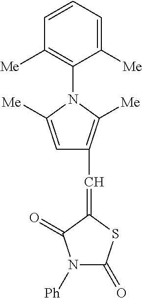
C1=CC=C([Me])C(N2C([Me])=CC(C=C3SC(=O)N([Ph])C3=O)=C2[Me])=C1[Me]
